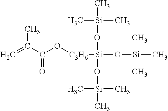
C=C(C(O[C3H6][Si](O[Si](C)(C)C)(O[Si](C)(C)C)O[Si](C)(C)C)=O)C
